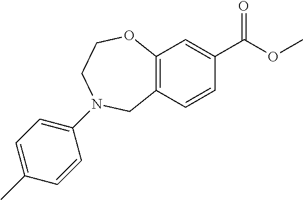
C12=C(C=CC(C(OC)=O)=C1)CN(C1=CC=C(C)C=C1)CCO2
